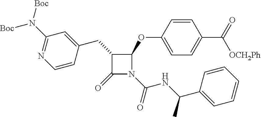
C1(CC2C(=O)N(C(=O)NC(C3=CC=CC=C3)C)C2OC2=CC=C(C(=O)[OCH2Ph])C=C2)=CC(N([Boc])[Boc])=NC=C1
